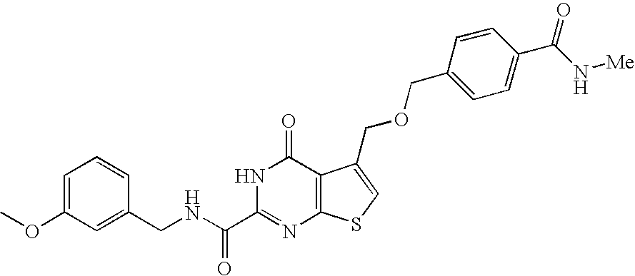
C1(CNC(C2=NC3=C(C(=O)N2)C(COCC2=CC=C(C(N[Me])=O)C=C2)=CS3)=O)=CC(OC)=CC=C1
